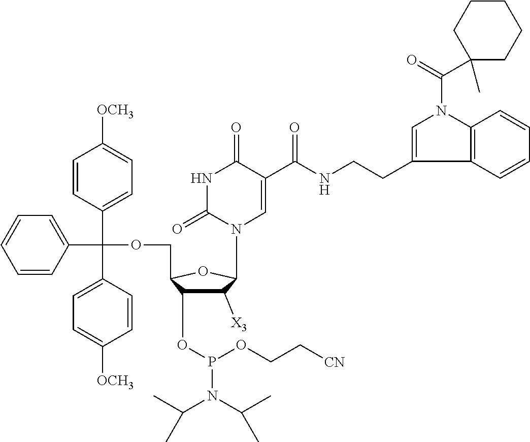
C1([X3])C(OP(N(C(C)C)C(C)C)OCC[CN])C(COC(C2=CC=CC=C2)(C2=CC=C([OCH3])C=C2)C2=CC=C([OCH3])C=C2)OC1N1C=C(C(NCCC2=CN(C(=O)C3(C)CCCCC3)C3=C2C=CC=C3)=O)C(=O)NC1=O
